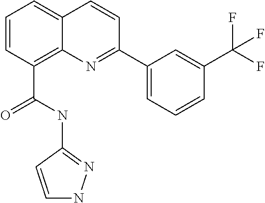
C(C1=C2C(=CC=C1)C=CC(C1=CC=CC(C(F)(F)F)=C1)=N2)(NC1=NNC=C1)=O
